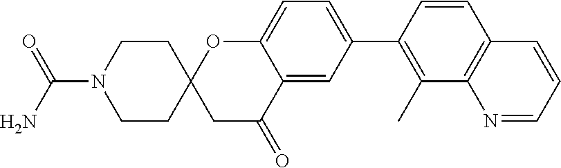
C1=CC(C2=CC=C3C(=C2)C(=O)CC2(O3)CCN(C(N)=O)CC2)=C(C)C2=C1C=CC=N2
